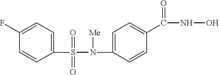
C1(F)=CC=C(S(=O)(=O)N(C2=CC=C(C(=O)NO)C=C2)[Me])C=C1
